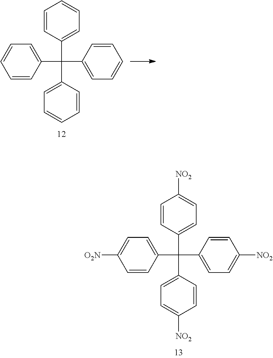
C(C1=CC=C([NO2])C=C1)(C1=CC=C([O2N])C=C1)(C1=CC=C([NO2])C=C1)C1=CC=C([NO2])C=C1.C(C1=CC=CC=C1)(C1=CC=CC=C1)(C1=CC=CC=C1)C1=CC=CC=C1
